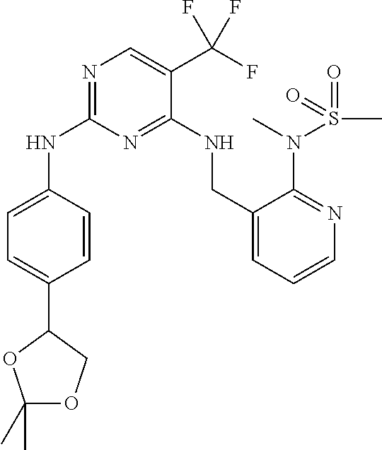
N(C1=NC=C(C(F)(F)F)C(NCC2=CC=CN=C2N(S(=O)(C)=O)C)=N1)C1=CC=C(C2COC(C)(C)O2)C=C1
